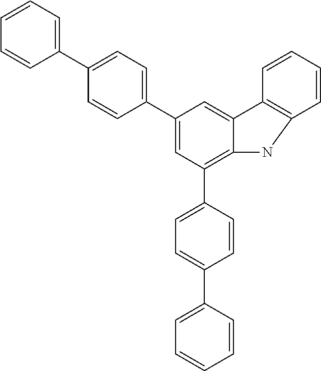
C1=CC=C(C2=CC=C(C3=CC(C4=CC=C(C5=CC=CC=C5)C=C4)=C4C(=C3)C3=C(C=CC=C3)N4)C=C2)C=C1
